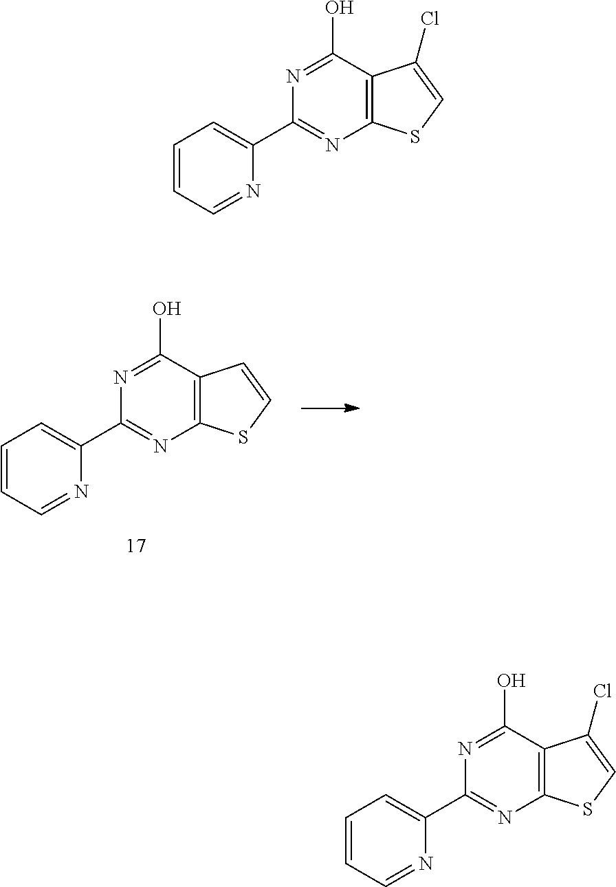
C1(C2=CC=CC=N2)=NC2=C(C(O)=N1)C=CS2.C1(C2=CC=CC=N2)=NC2=C(C(O)=N1)C(Cl)=CS2.C1(C2=CC=CC=N2)=NC2=C(C(O)=N1)C(Cl)=CS2
